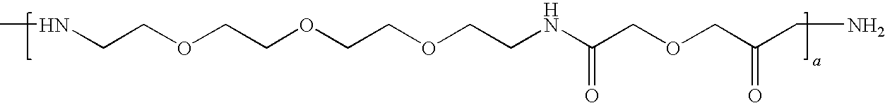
CNCCOCCOCCOCCNC(COCC(CN)=O)=O
